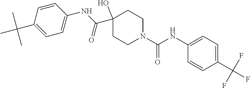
C1(NC(N2CCC(C(NC3=CC=C(C(C)(C)C)C=C3)=O)(O)CC2)=O)=CC=C(C(F)(F)F)C=C1
